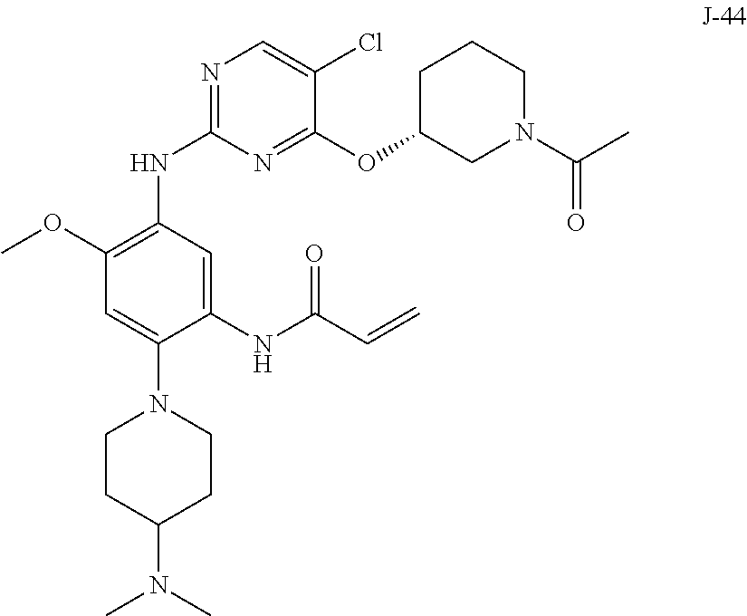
C1(OC)=C(NC2=NC=C(Cl)C(OC3CN(C(C)=O)CCC3)=N2)C=C(NC(C=C)=O)C(N2CCC(N(C)C)CC2)=C1
